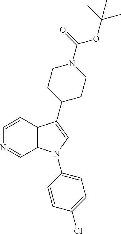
C1=CC2=C(C=N1)N(C1=CC=C(Cl)C=C1)C=C2C1CCN(C(=O)OC(C)(C)C)CC1
